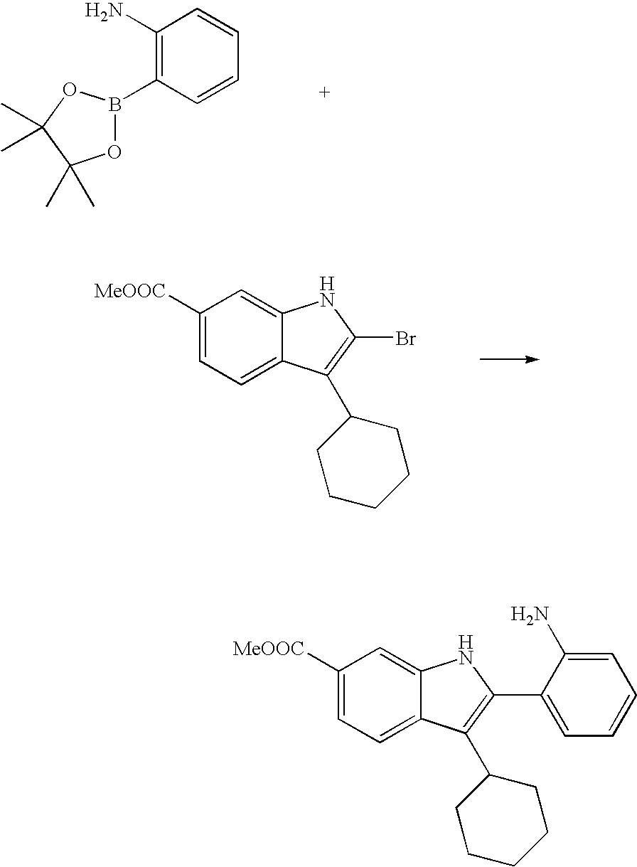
C1(N)=C(B2OC(C)(C)C(C)(C)O2)C=CC=C1.C1([MeOOC])=CC=C2C(=C1)NC(Br)=C2C1CCCCC1.C1([MeOOC])=CC=C2C(=C1)NC(C1=CC=CC=C1N)=C2C1CCCCC1
